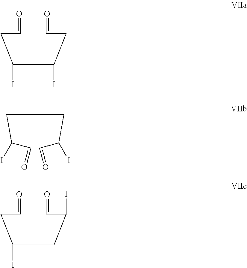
O=CCC(C(CC=O)I)I.C(CC(C=O)I)C(C=O)I.O=CCC(CC(C=O)I)I
